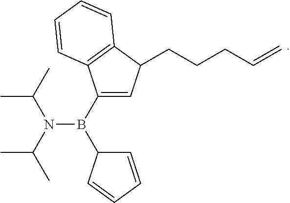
C1(B(C2C=CC=C2)N(C(C)C)C(C)C)=CC(CCCC=C)C2=C1C=CC=C2
